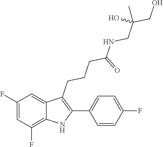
C1=C(C2=C(CCCC(NCC(CO)(C)O)=O)C3=CC(F)=CC(F)=C3N2)C=CC(F)=C1
